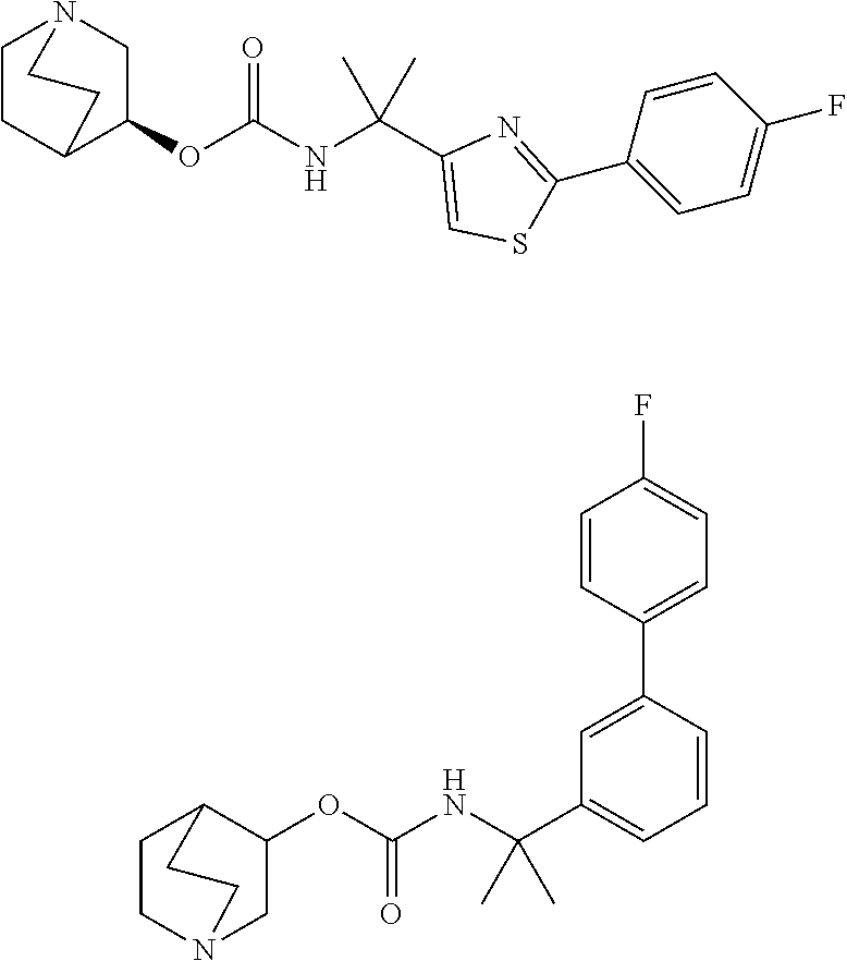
C1CC2C(OC(NC(C3=CSC(C4=CC=C(F)C=C4)=N3)(C)C)=O)CN1CC2.C1CN2CC(OC(NC(C3=CC=CC(C4=CC=C(F)C=C4)=C3)(C)C)=O)C1CC2
